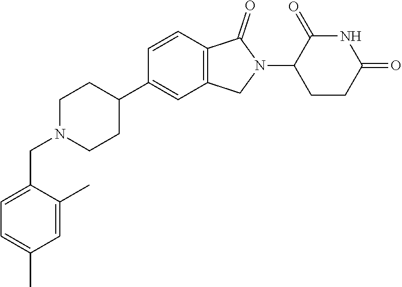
C1N(CC2=CC=C(C)C=C2C)CCC(C2=CC3=C(C=C2)C(=O)N(C2CCC(=O)NC2=O)C3)C1
